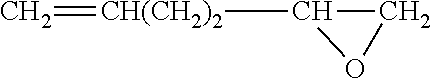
[CH(CH2)2](C1CO1)=C
